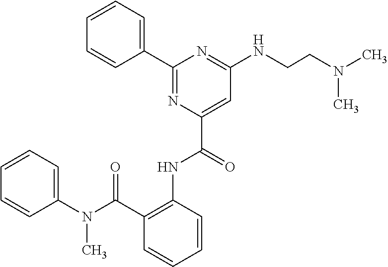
C1=CC=C(C2=NC(C(NC3=C(C(N(C4=CC=CC=C4)C)=O)C=CC=C3)=O)=CC(NCCN(C)C)=N2)C=C1
